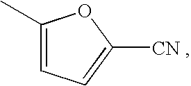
C1(C)=CC=C([CN])O1
